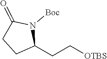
C1C(CC[OTBS])N([Boc])C(=O)C1
